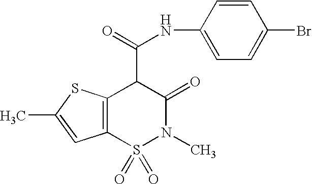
C12=C(S(=O)(=O)N(C)C(=O)C1C(=O)NC1=CC=C(Br)C=C1)C=C(C)S2
